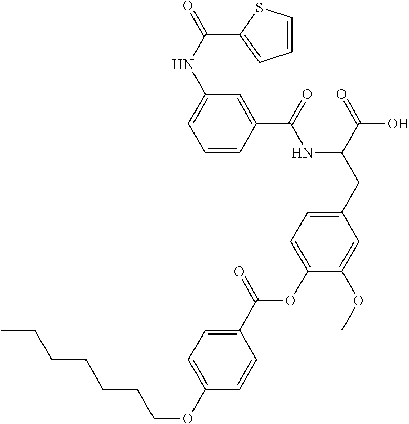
C1=CC(C(=O)NC(CC2=CC=C(OC(C3=CC=C(OCCCCCCC)C=C3)=O)C(OC)=C2)C(=O)O)=CC(NC(=O)C2=CC=CS2)=C1
